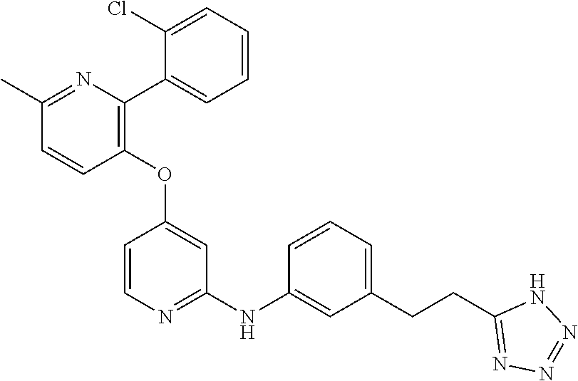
C1(OC2=CC(NC3=CC(CCC4=NN=NN4)=CC=C3)=NC=C2)=C(C2=CC=CC=C2Cl)N=C(C)C=C1
